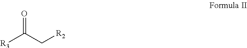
[R3]C(C[R2])=O
